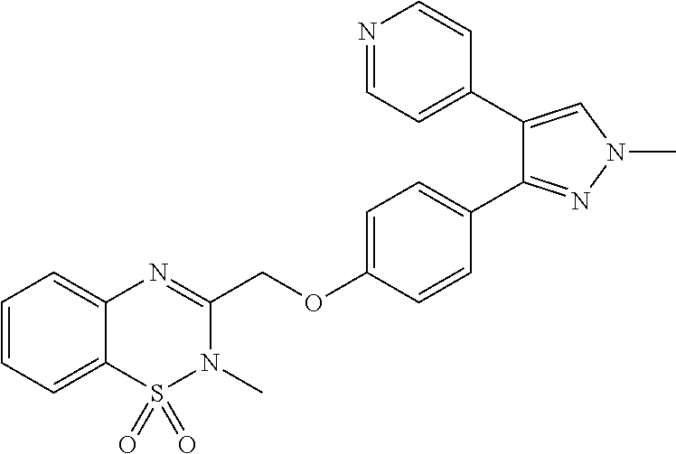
C1(COC2=CC=C(C3=NN(C)C=C3C3=CC=NC=C3)C=C2)=NC2=CC=CC=C2S(=O)(=O)N1C
